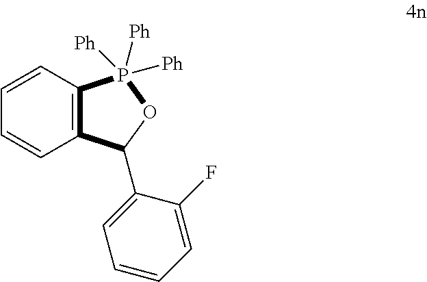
C1=CC2=C(C=C1)C(C1=CC=CC=C1F)OP2([Ph])([Ph])[Ph]
